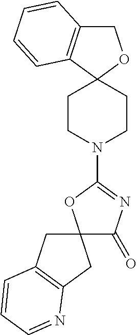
C1C2=C(C3(O1)CCN(C1=NC(=O)C4(O1)CC1=C(C4)N=CC=C1)CC3)C=CC=C2
